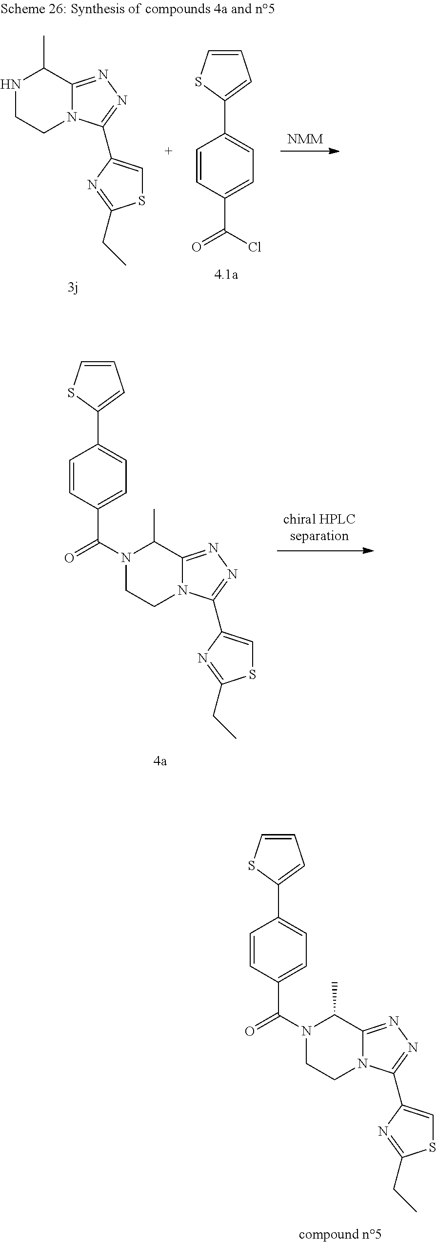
N1CCN2C(=NN=C2C2=CSC(CC)=N2)C1C.[NMM].C1=CC(C(Cl)=O)=CC=C1C1=CC=CS1.[chiral HPLCseparation].C1CN2C(=NN=C2C2=CSC(CC)=N2)C(C)N1C(C1=CC=C(C2=CC=CS2)C=C1)=O.C1CN2C(=NN=C2C2=CSC(CC)=N2)C(C)N1C(C1=CC=C(C2=CC=CS2)C=C1)=O
